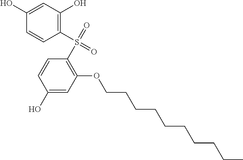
C1=C(O)C=CC(S(=O)(=O)C2=C(OCCCCCCCCCC)C=C(O)C=C2)=C1O
